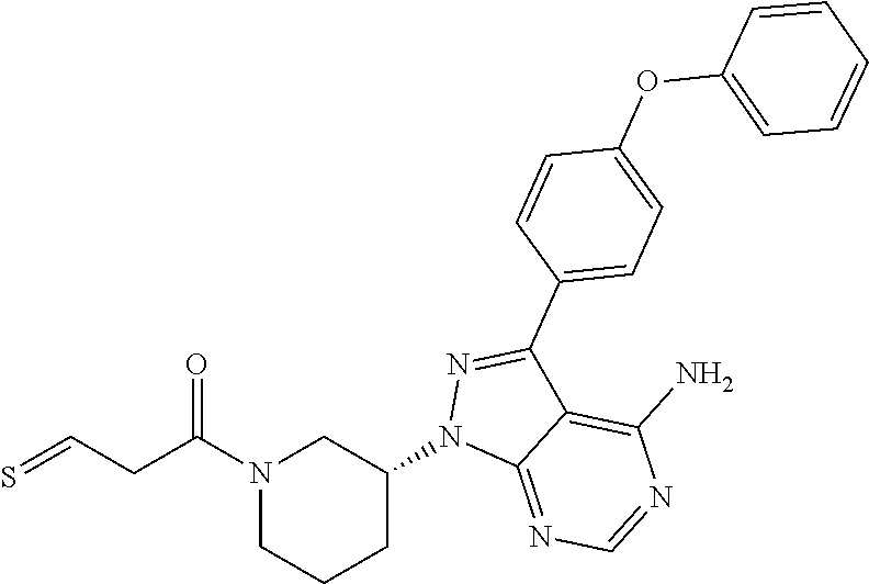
N1(C(CC=S)=O)CCCC(N2C3=NC=NC(N)=C3C(C3=CC=C(OC4=CC=CC=C4)C=C3)=N2)C1
